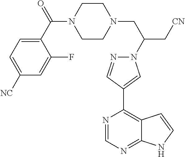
C(N1N=CC(C2=C3C(=NC=N2)NC=C3)=C1)(C[CN])CN1CCN(C(C2=CC=C([NC])C=C2F)=O)CC1
